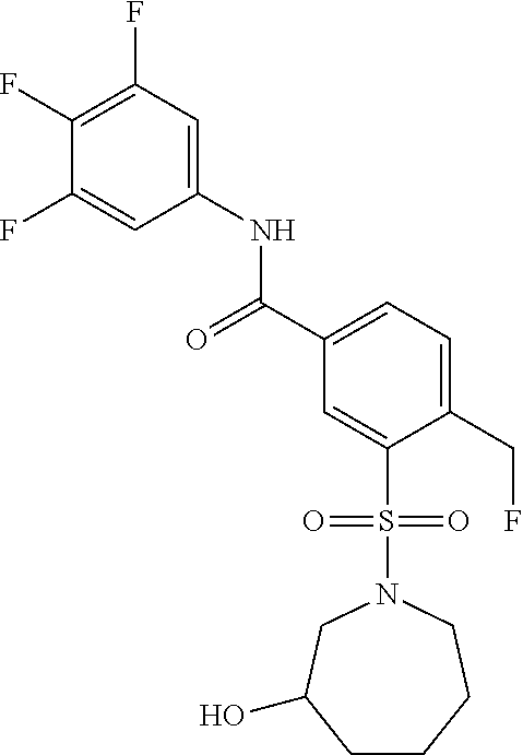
C1(F)=C(F)C=C(NC(=O)C2=CC=C(CF)C(S(=O)(=O)N3CC(O)CCCC3)=C2)C=C1F
